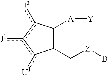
C1(C[Z]B)C([A][Y])c([J2])c([J1])c1[U1]
